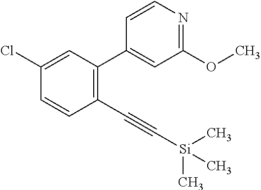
C1=CC(C#C[Si](C)(C)C)=C(C2=CC(OC)=NC=C2)C=C1Cl
